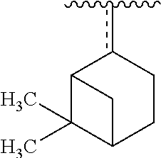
C12C(C)(C)C(CCc1c(C)C)C2
